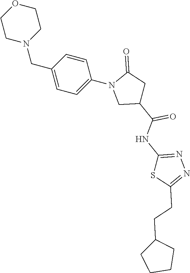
C1CN(CC2=CC=C(N3CC(C(NC4=NN=C(CCC5CCCC5)S4)=O)CC3=O)C=C2)CCO1
